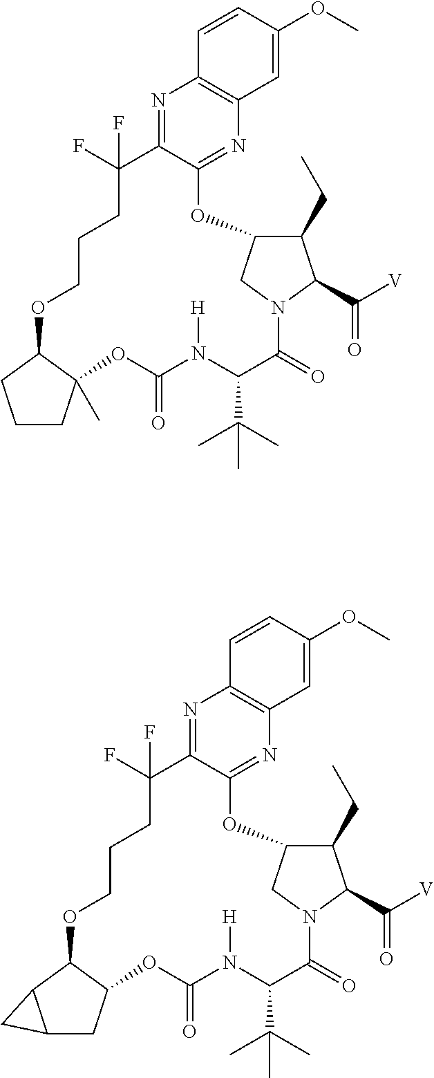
N1=C2C(=NC3=C1C=CC(OC)=C3)OC1C(CC)C(C([V])=O)N(C(=O)C(C(C)(C)C)N([H])C(=O)OC3(C)C(OCCCC2(F)F)CCC3)C1.N1=C2C(=NC3=C1C=CC(OC)=C3)OC1C(CC)C(C([V])=O)N(C(=O)C(C(C)(C)C)N([H])C(=O)OC3C(OCCCC2(F)F)C2C(C3)C2)C1
